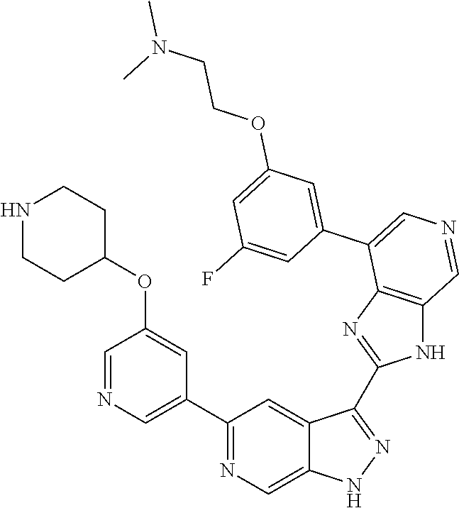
C1(C2=CN=CC(OC3CCNCC3)=C2)=NC=C2C(=C1)C(C1=NC3=C(N1)C=NC=C3C1=CC(OCCN(C)C)=CC(F)=C1)=NN2
